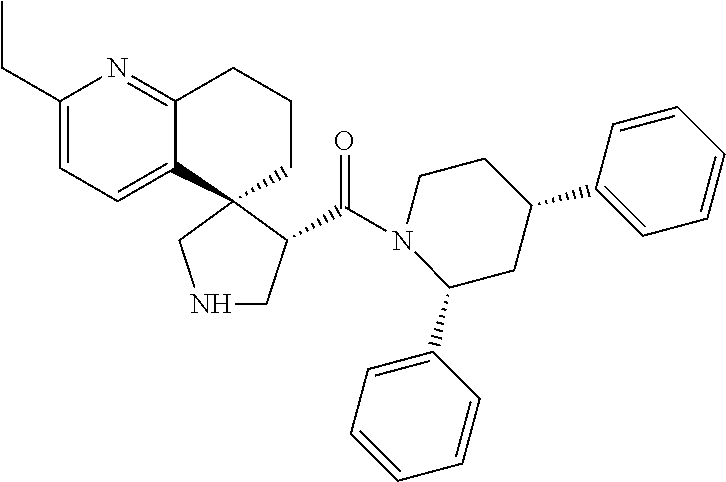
C1(CC)=CC=C2C(=N1)CCCC21CNCC1C(N1CCC(C2=CC=CC=C2)CC1C1=CC=CC=C1)=O
